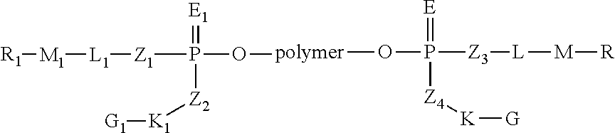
[polymer](OP([Z3][L][M][R])(=[E])[Z4][K][G])OP([Z1][L1][M1][R1])(=[E1])[Z2][K1][G1]
